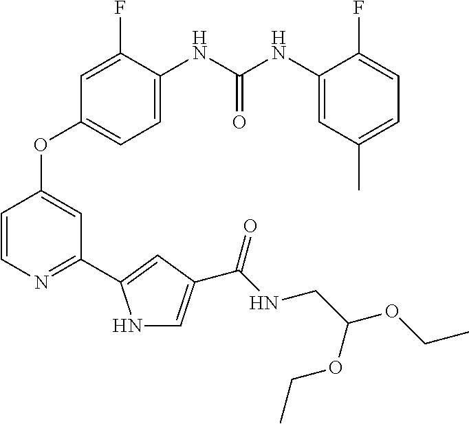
C1=C(NC(NC2=CC(C)=CC=C2F)=O)C(F)=CC(OC2=CC(C3=CC(C(NCC(OCC)OCC)=O)=CN3)=NC=C2)=C1
